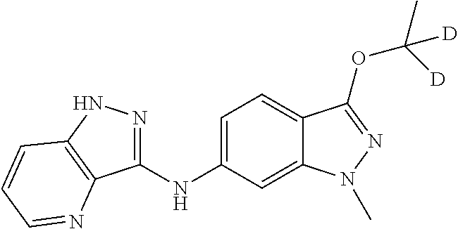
C1(NC2=CC=C3C(=C2)N(C)N=C3OC(C)([D])[D])=NNC2=C1N=CC=C2
